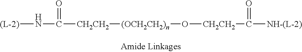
N([(L-2)])C([CH2CH2][(OCH2CH2)n]O[CH2CH2]C(=O)[NH-(L-2)])=O
